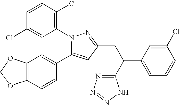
N1(C2=C(Cl)C=CC(Cl)=C2)C(C2=CC3=C(C=C2)OCO3)=CC(CC(C2=CC=CC(Cl)=C2)C2=NN=NN2)=N1
